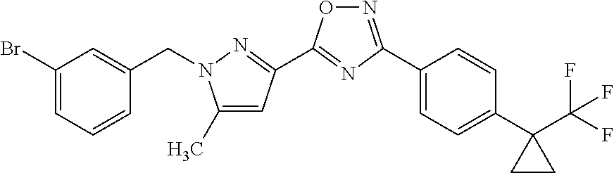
C1(Br)=CC=CC(CN2C(C)=CC(C3=NC(C4=CC=C(C5(C(F)(F)F)CC5)C=C4)=NO3)=N2)=C1
